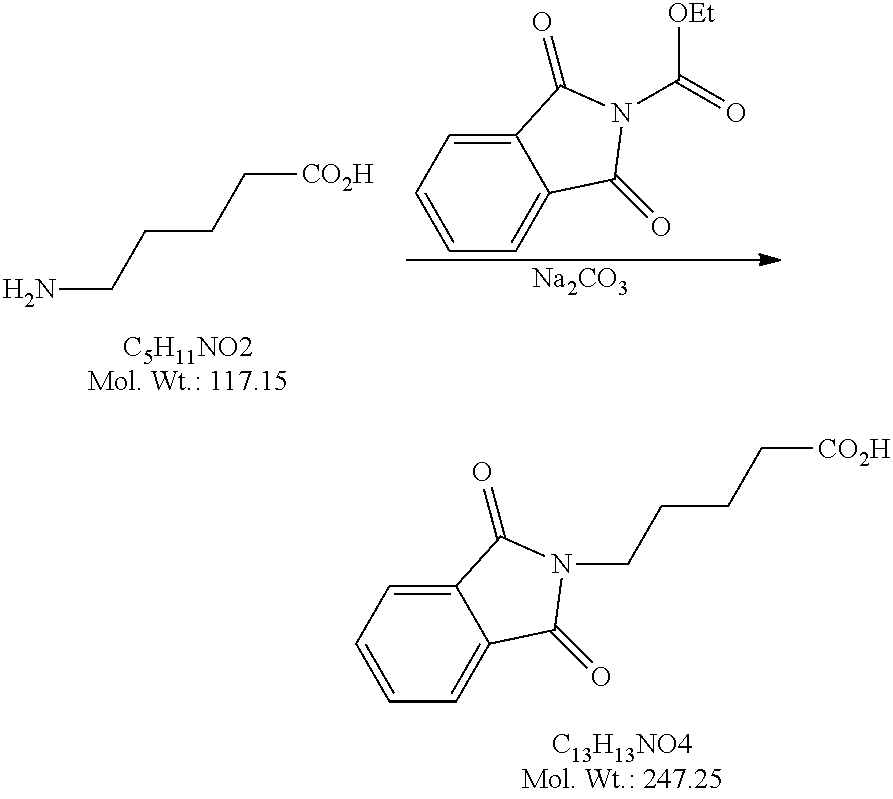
C12=CC=CC=C1C(=O)N(CCCC[CO2H])C2=O.NCCCC[CO2H].C12=CC=CC=C1C(=O)N(C(=O)[OEt])C2=O.[Na2CO3]
